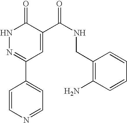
N1N=C(C2=CC=NC=C2)C=C(C(NCC2=C(N)C=CC=C2)=O)C1=O
